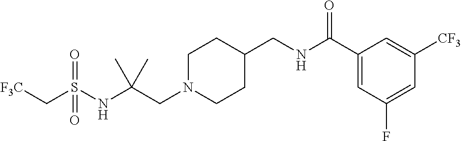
C(N1CCC(CNC(C2=CC(F)=CC([CF3])=C2)=O)CC1)C(NS(C[F3C])(=O)=O)(C)C
